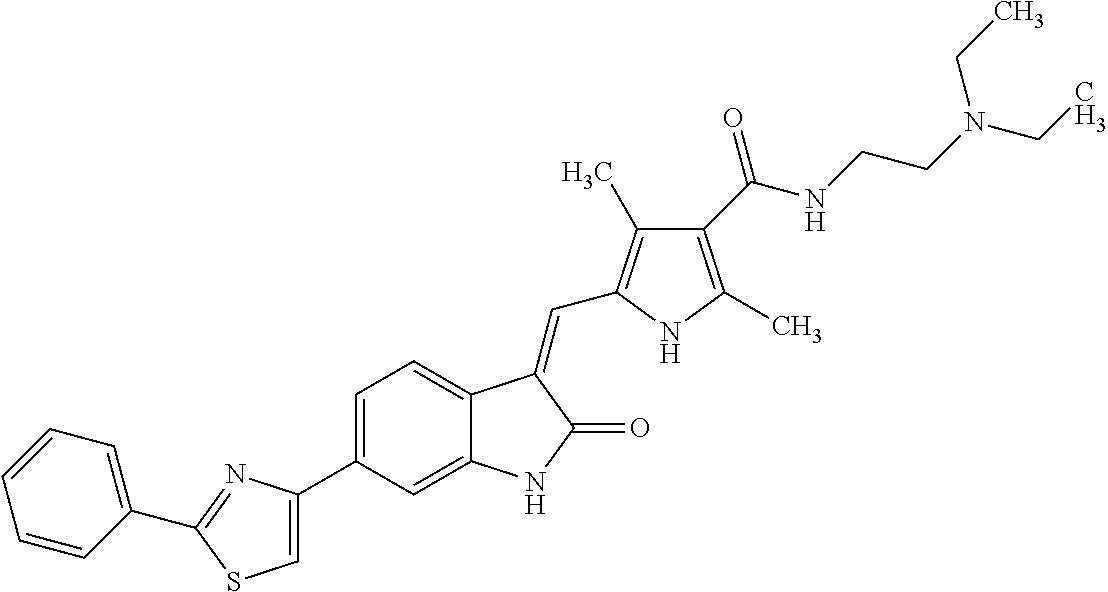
C1=C(C2=CSC(C3=CC=CC=C3)=N2)C=C2C(=C1)C(=CC1=C(C)C(C(NCCN(CC)CC)=O)=C(C)N1)C(=O)N2
